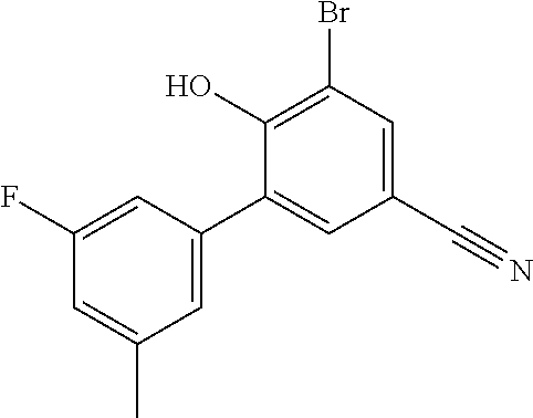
BrC1=C(O)C(C2=CC(C)=CC(F)=C2)=CC(C#N)=C1
